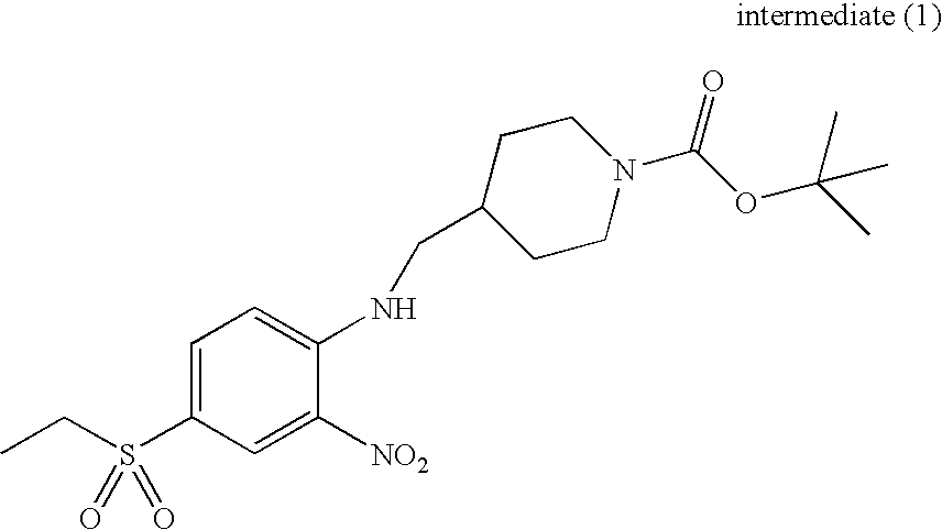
CCS(C1=CC=C(NCC2CCN(C(OC(C)(C)C)=O)CC2)C([NO2])=C1)(=O)=O
